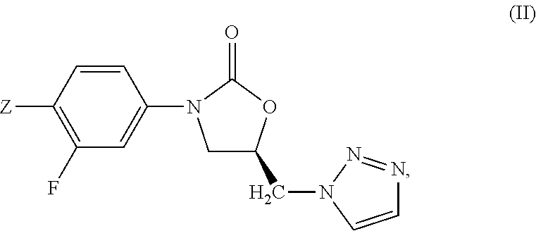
C1C(CN2C=CN=N2)OC(=O)N1C1=CC(F)=C([Z])C=C1
